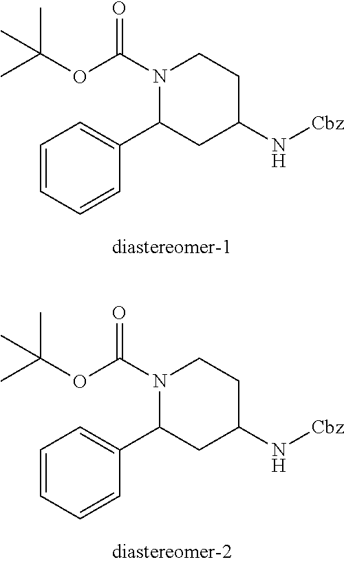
C1=CC=CC(C2CC(N[Cbz])CCN2C(OC(C)(C)C)=O)=C1.C1=CC=CC(C2CC(N[Cbz])CCN2C(OC(C)(C)C)=O)=C1
